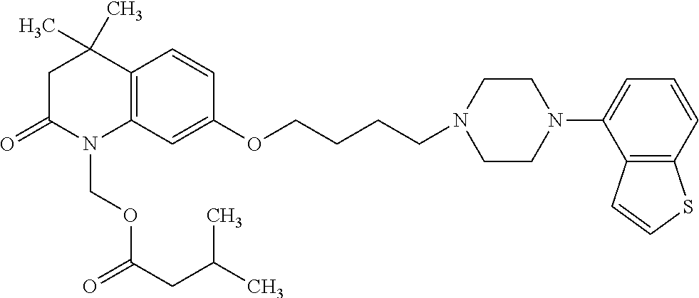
C12=C(C=C(OCCCCN3CCN(C4=CC=CC5=C4C=CS5)CC3)C=C1)N(COC(CC(C)C)=O)C(=O)CC2(C)C
